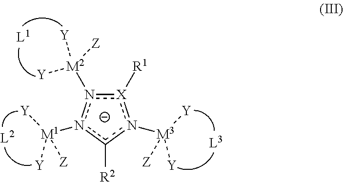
[X]1([R1])n([M2]([Y])([Y])[Z])n([M1]([Y])([Y])[Z])c([R2])n1[M3]([Y])([Y])[Z]
